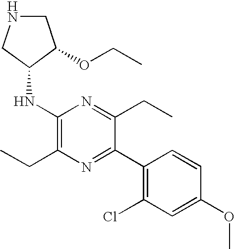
C1(NC2CNCC2OCC)=C(CC)N=C(C2=C(Cl)C=C(OC)C=C2)C(CC)=N1
